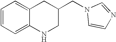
C1=CC=C2C(=C1)CC(CN1C=CN=C1)CN2
